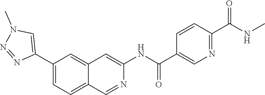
C1(C2=CN(C)N=N2)=CC=C2C(=C1)C=C(NC(=O)C1=CN=C(C(=O)NC)C=C1)N=C2
